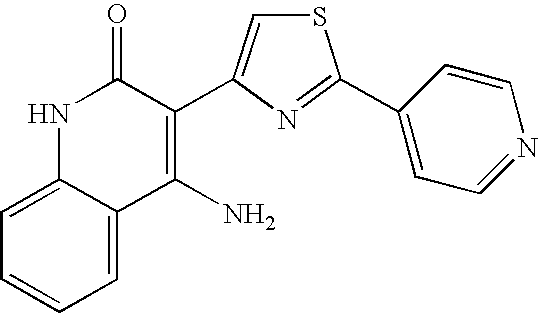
S1C=C(C2=C(N)C3=CC=CC=C3NC2=O)N=C1C1=CC=NC=C1
